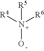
ON([R4])([R6])[R5]
